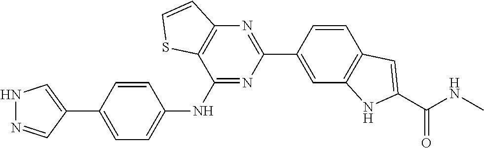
C1=CC(C2=NC3=C(C(NC4=CC=C(C5=CNN=C5)C=C4)=N2)SC=C3)=CC2=C1C=C(C(NC)=O)N2
